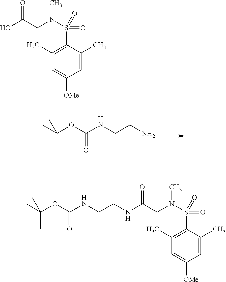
OC(CN(C)S(=O)(=O)C1=C(C)C=C([OMe])C=C1C)=O.CC(OC(NCCN)=O)(C)C.C(CN(C)S(=O)(=O)C1=C(C)C=C([OMe])C=C1C)(=O)NCCNC(OC(C)(C)C)=O
